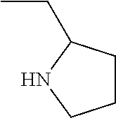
C1CC(CC)NC1
